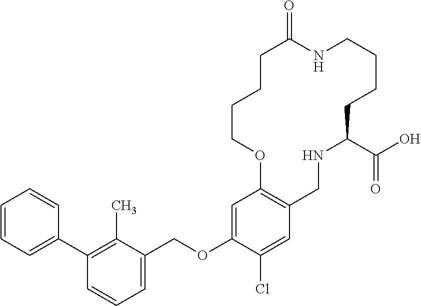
C1=CC=C(C2=C(C)C(COC3=CC4=C(C=C3Cl)CNC(C(O)=O)CCCCNC(=O)CCCCO4)=CC=C2)C=C1
